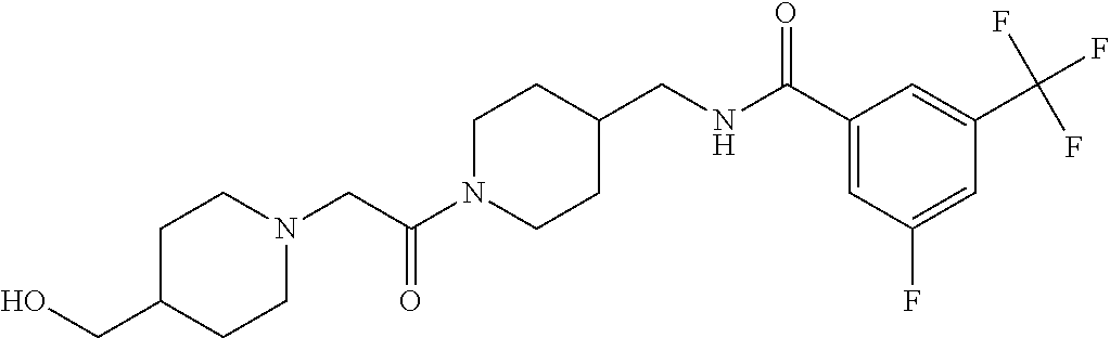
N1(CC(N2CCC(CNC(C3=CC(F)=CC(C(F)(F)F)=C3)=O)CC2)=O)CCC(CO)CC1
